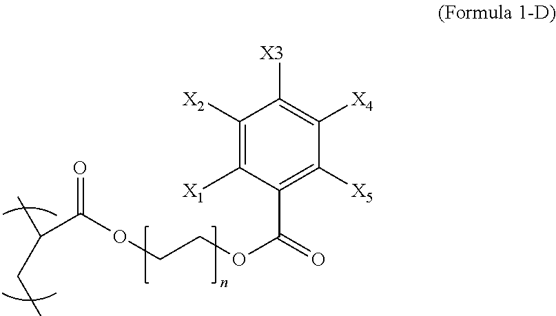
CC(CC)C(OCCOC(=O)C1=C([X5])C([X4])=C([X3])C([X2])=C1[X1])=O
